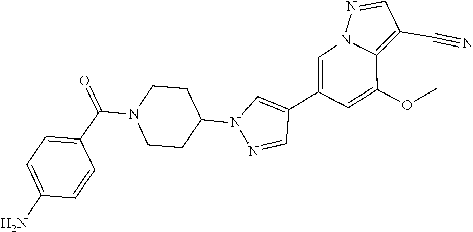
C1(C2=CN3C(=C(C#N)C=N3)C(OC)=C2)=CN(C2CCN(C(C3=CC=C(N)C=C3)=O)CC2)N=C1
